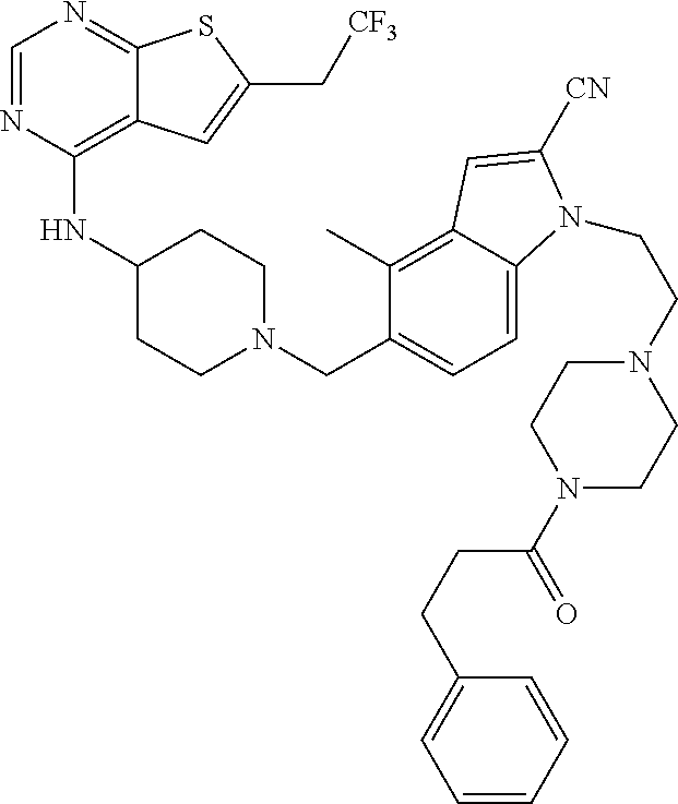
C1=NC(NC2CCN(CC3=CC=C4C(=C3C)C=C([CN])N4CCN3CCN(C(=O)CCC4=CC=CC=C4)CC3)CC2)=C2C(=N1)SC(C[CF3])=C2
